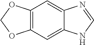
C12=C(C=C3C(=C1)N=CN3)OCO2
